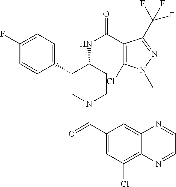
C1(F)=CC=C(C2CN(C(C3=CC(Cl)=C4C(=C3)N=CC=N4)=O)CCC2NC(=O)C2=C(Cl)N(C)N=C2C(F)(F)F)C=C1
